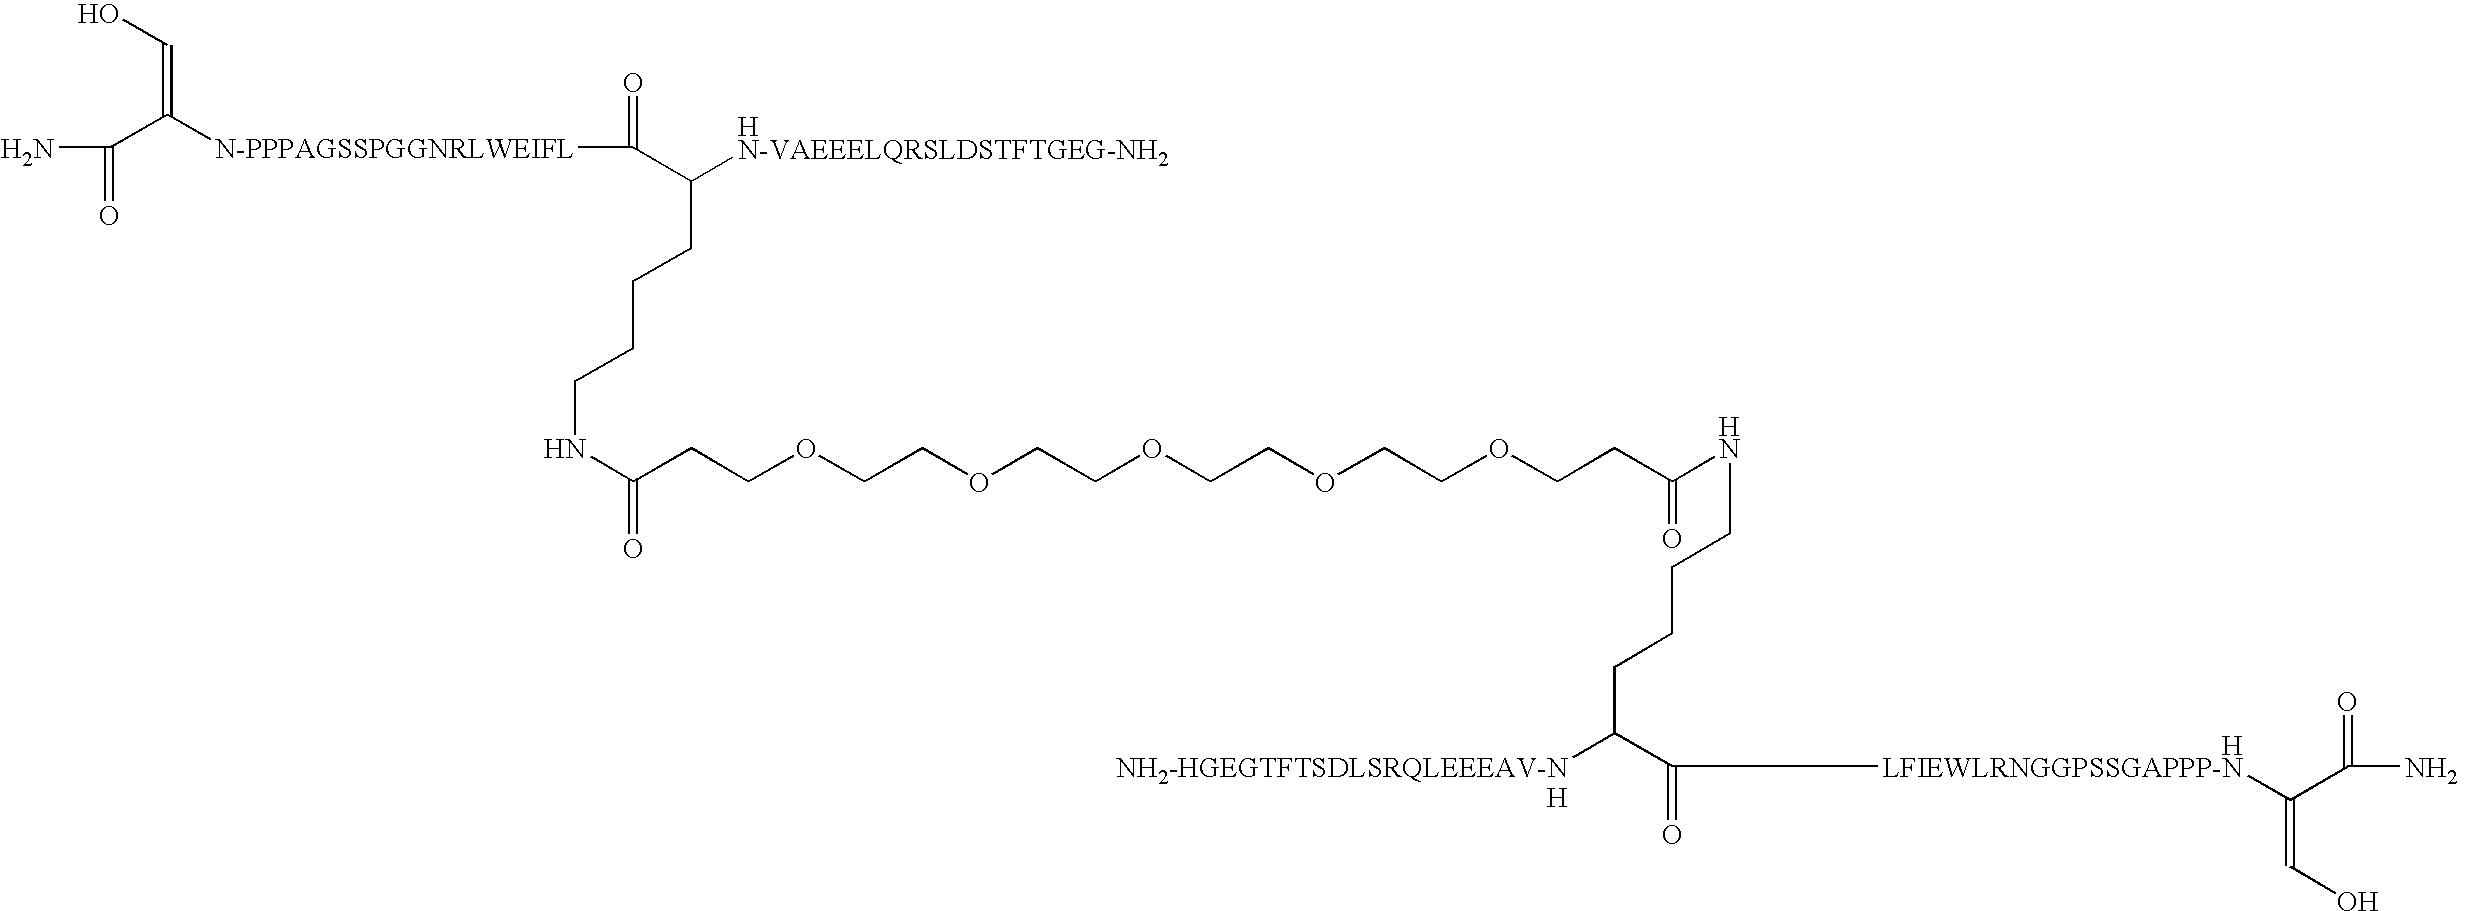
[HN-VAEEELQRSLDSTFTGEG-NH2]C(CCCCNC(CCOCCOCCOCCOCCOCCC(NCCCCC([NH2-HGEGTFTSDLSRQLEEEAV-NH])C(=O)[HLFIEWLRNGGPSSGAPPP-N]C(C(=O)N)=CO)=O)=O)C(=O)[N-PPPAGSSPGGNRLWEIFL]C(C(N)=O)=CO
